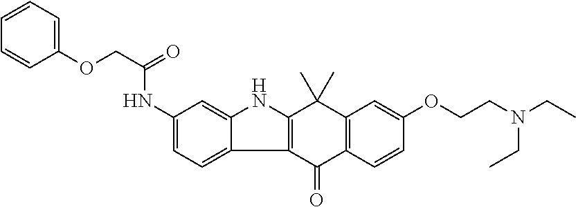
C1(NC(COC2=CC=CC=C2)=O)=CC=C2C(=C1)NC1=C2C(=O)C2=C(C1(C)C)C=C(OCCN(CC)CC)C=C2
